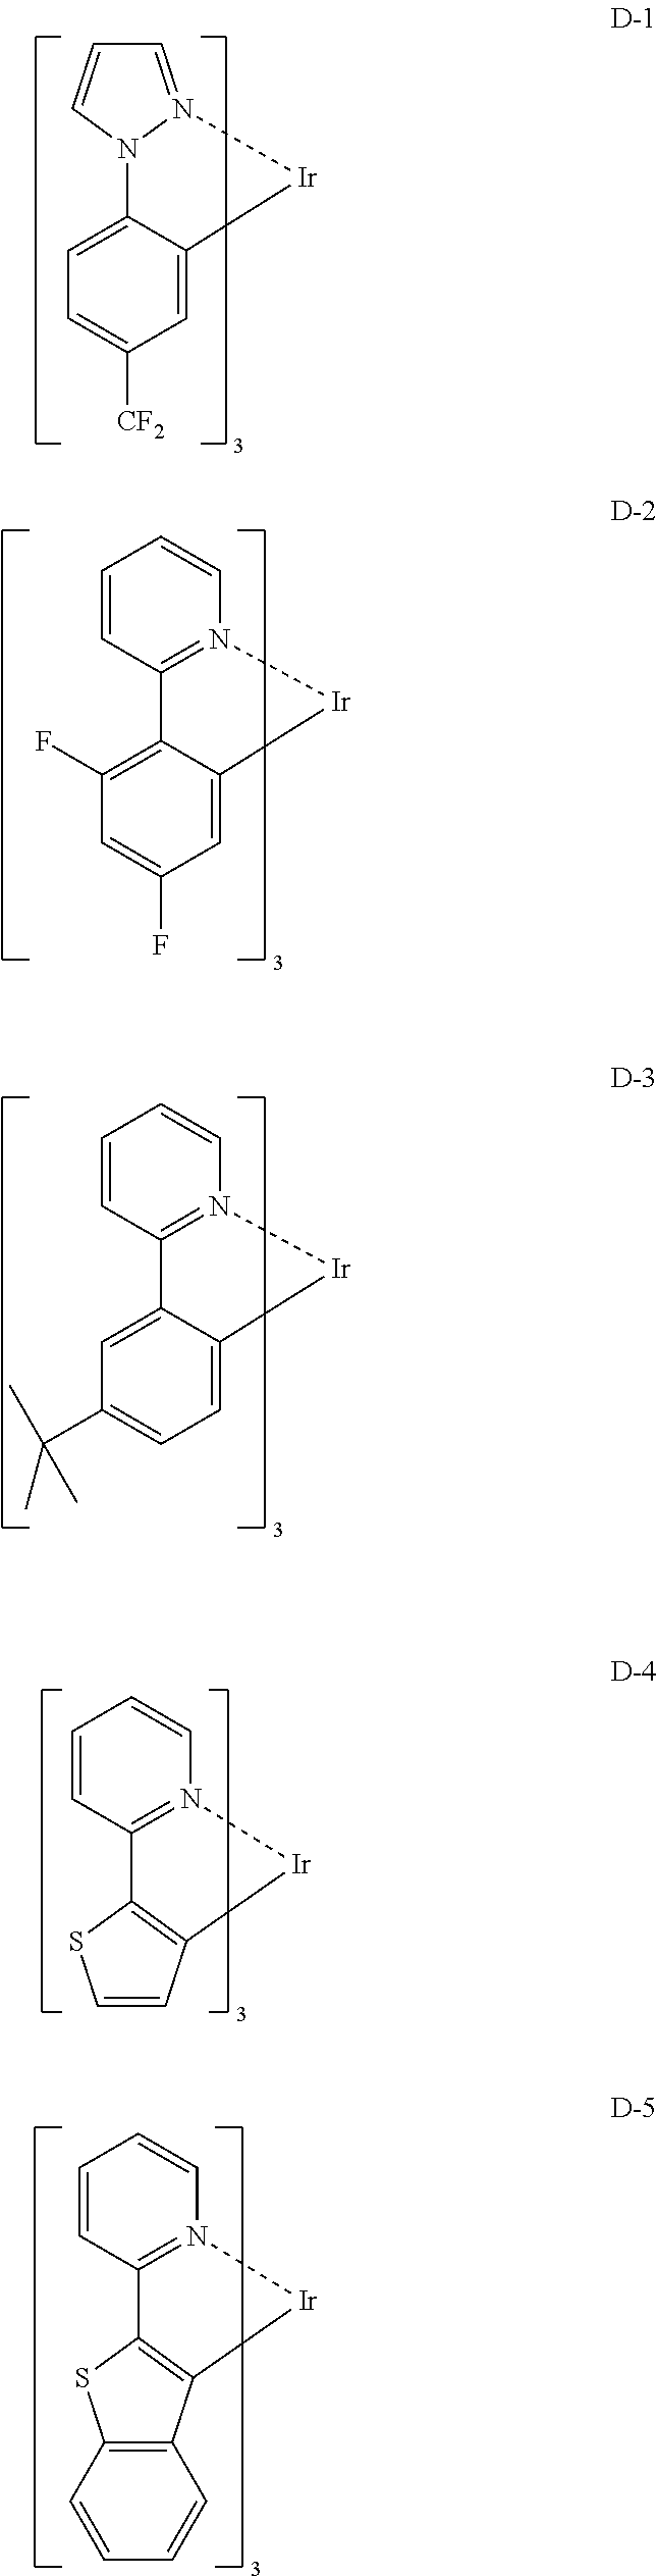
C1=N2N(C=C1)C1=CC=C([CF2])C=C1[Ir]2.C12=N([Ir]C3=CC(F)=CC(F)=C13)C=CC=C2.C12=N([Ir]C3=CC=C(C(C)(C)C)C=C13)C=CC=C2.C1=CC2=N(C=C1)[Ir]C1=C2SC2=C1C=CC=C2.C1=CC2=N(C=C1)[Ir]C1=C2SC=C1
